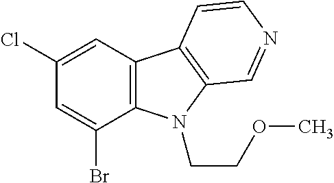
C12=C(N(CCOC)C3=C1C=CN=C3)C(Br)=CC(Cl)=C2
